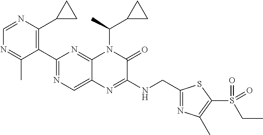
C1(C2=NC=C3C(=N2)N(C(C)C2CC2)C(=O)C(NCC2=NC(C)=C(S(=O)(CC)=O)S2)=N3)=C(C2CC2)N=CN=C1C
